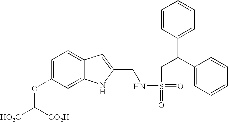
C1=C(OC([HO2C])[CO2H])C=C2C(=C1)C=C(CNS(=O)(CC(C1=CC=CC=C1)C1=CC=CC=C1)=O)N2
